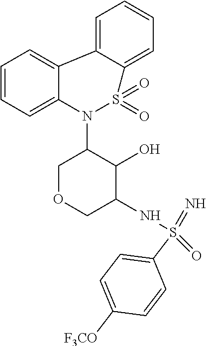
C1=CC=C2C(=C1)C1=CC=CC=C1S(=O)(=O)N2C1COCC(NS(=N)(=O)C2=CC=C([F3CO])C=C2)C1O
